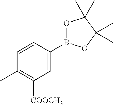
C1=C(B2OC(C)(C)C(C)(C)O2)C=CC(C)=C1[COOCH3]
